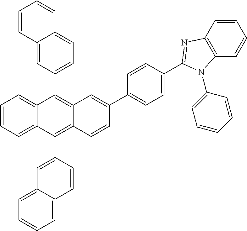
C1=CC=C2C(=C1)C(C1=CC=C3C(=C1)C=CC=C3)=C1C(=C2C2=CC3=CC=CC=C3C=C2)C=CC(C2=CC=C(C3=NC4=C(C=CC=C4)N3C3=CC=CC=C3)C=C2)=C1
